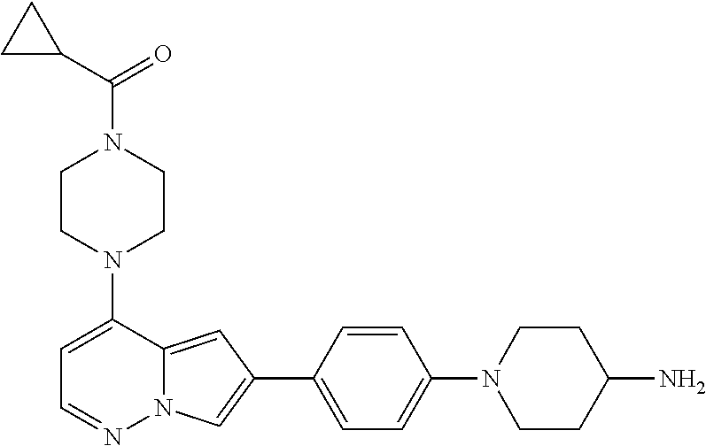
C1CN(C2=CC=NN3C2=CC(C2=CC=C(N4CCC(N)CC4)C=C2)=C3)CCN1C(C1CC1)=O
